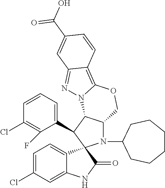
C1=CC=C(C2C3C(N(C4CCCCCC4)C24C2=CC=C(Cl)C=C2NC4=O)COC2=C4C(=NN32)C=C(C(O)=O)C=C4)C(F)=C1Cl
